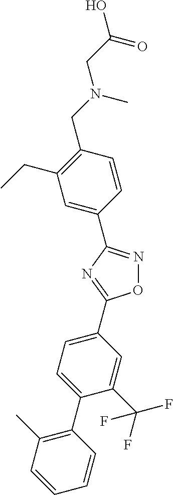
N1=C(C2=CC(CC)=C(CN(CC(O)=O)C)C=C2)N=C(C2=CC=C(C3=C(C)C=CC=C3)C(C(F)(F)F)=C2)O1
